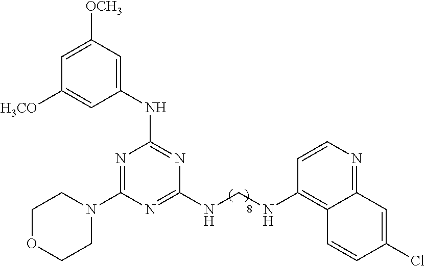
C1(NC2=NC(NCNC3=C4C(=NC=C3)C=C(Cl)C=C4)=NC(N3CCOCC3)=N2)=CC([OCH3])=CC([H3CO])=C1
